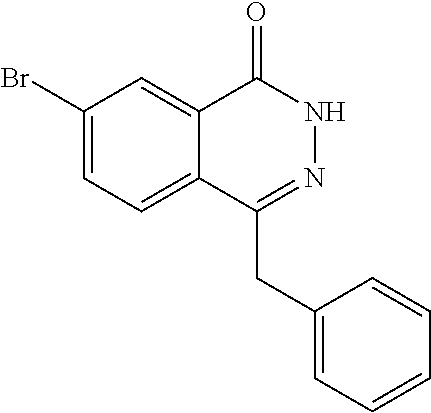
C1(Br)=CC=C2C(=C1)C(=O)NN=C2CC1=CC=CC=C1
